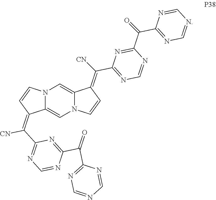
N1=CN=C(C(C2=NC(C(=C3C=CN4C3=CN3C=CC(=C(C5=NC=NC(C(C6=NC=NC=N6)=O)=N5)[CN])C3=C4)[CN])=NC=N2)=O)N=C1
